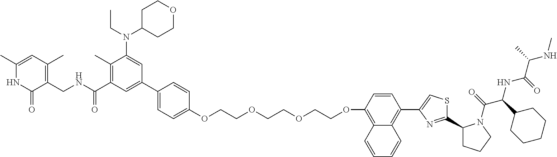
C1(C)=CC(C)=C(CNC(C2=C(C)C(N(CC)C3CCOCC3)=CC(C3=CC=C(OCCOCCOCCOC4=C5C(=C(C6=CSC(C7CCCN7C(=O)C(C7CCCCC7)NC(C(NC)C)=O)=N6)C=C4)C=CC=C5)C=C3)=C2)=O)C(=O)N1
